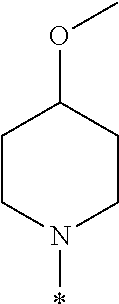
C1CN(*)CCC1OC
